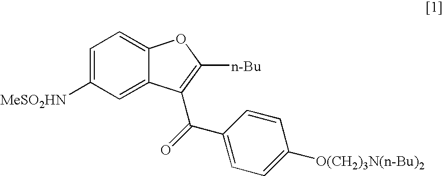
C1=C([MeSO2HN])C=C2C(=C1)OC([n-Bu])=C2C(=O)C1=CC=C([O(CH2)3N(n-Bu)2])C=C1
